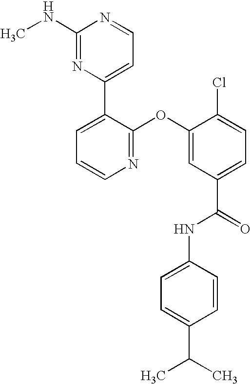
N1=C(OC2=CC(C(=O)NC3=CC=C(C(C)C)C=C3)=CC=C2Cl)C(C2=CC=NC(NC)=N2)=CC=C1
